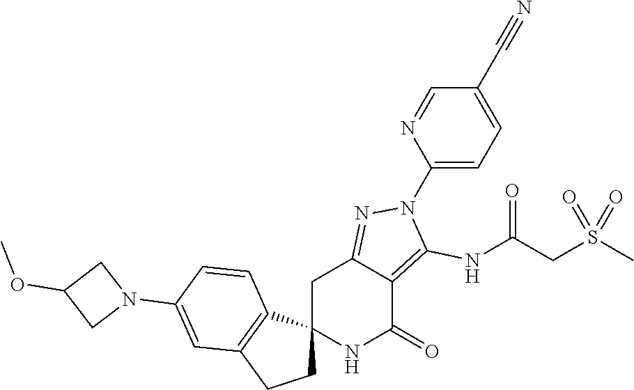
C12(NC(=O)C3=C(NC(CS(C)(=O)=O)=O)N(C4=CC=C(C#N)C=N4)N=C3C1)CCC1=C2C=CC(N2CC(OC)C2)=C1
